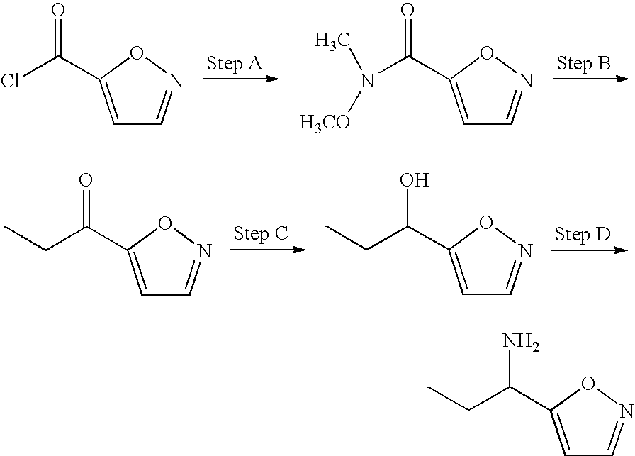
C1=C(C(Cl)=O)ON=C1.C1=C(C(N(C)[H3CO])=O)ON=C1.C1=C(C(CC)=O)ON=C1.C1=C(C(CC)O)ON=C1.C1=C(C(CC)N)ON=C1
